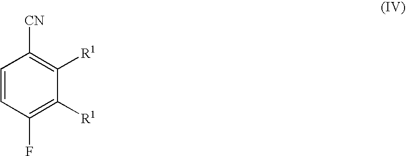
C1=CC(F)=C([R1])C([R1])=C1[CN]
